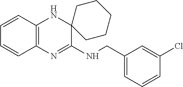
C1=CC2=C(C=C1)N=C(NCC1=CC=CC(Cl)=C1)C1(N2)CCCCC1
